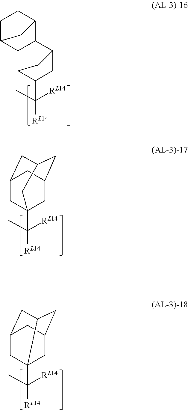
C12C3C(C([RL14])(C)[RL14])CC(C1C1CCC2C1)C3.C([RL14])(C)([RL14])C12CC3CC(CC(C1)C3)C2.C([RL14])(C)([RL14])C12CC3CC1CC(C2)C3
